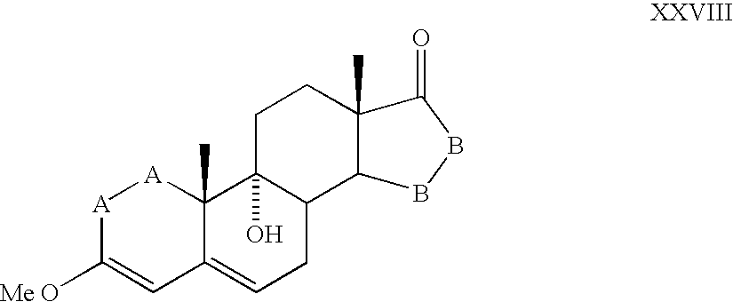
[A]1C([Me O])=CC2=CCC3C(O)(C2(C)[A]1)CCC1(C)C3BBC1=O
